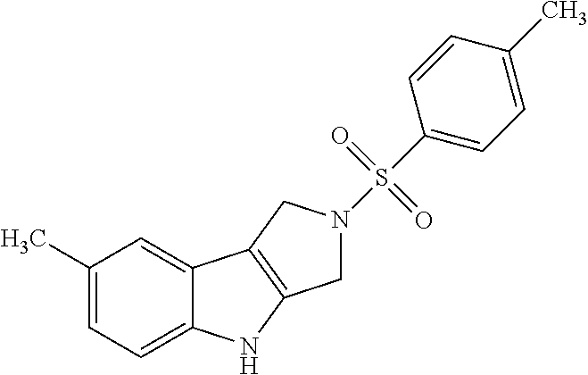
C1(C)=CC=C2C(=C1)C1=C(N2)CN(S(C2=CC=C(C)C=C2)(=O)=O)C1
